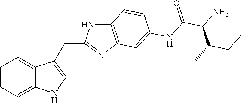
C1=CC=C2C(=C1)C(CC1=NC3=C(N1)C=CC(NC(C(N)C(C)CC)=O)=C3)=CN2
